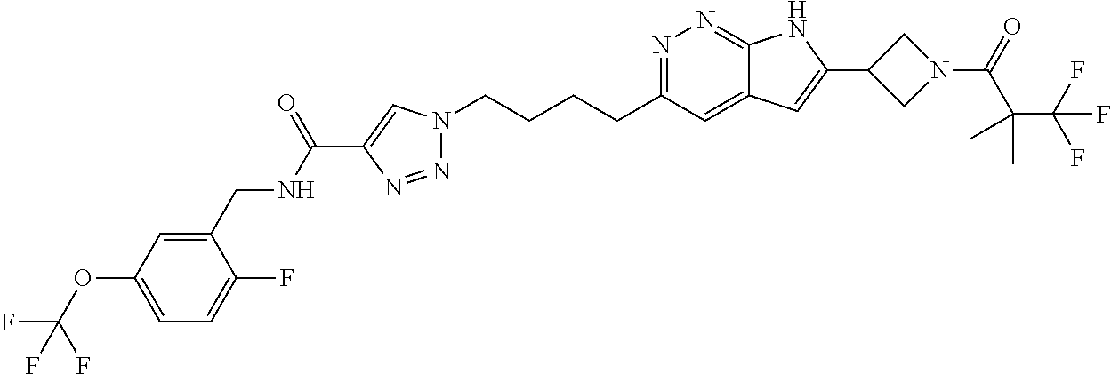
N1=C(CCCCN2N=NC(C(NCC3=CC(OC(F)(F)F)=CC=C3F)=O)=C2)C=C2C(=N1)NC(C1CN(C(C(C(F)(F)F)(C)C)=O)C1)=C2
